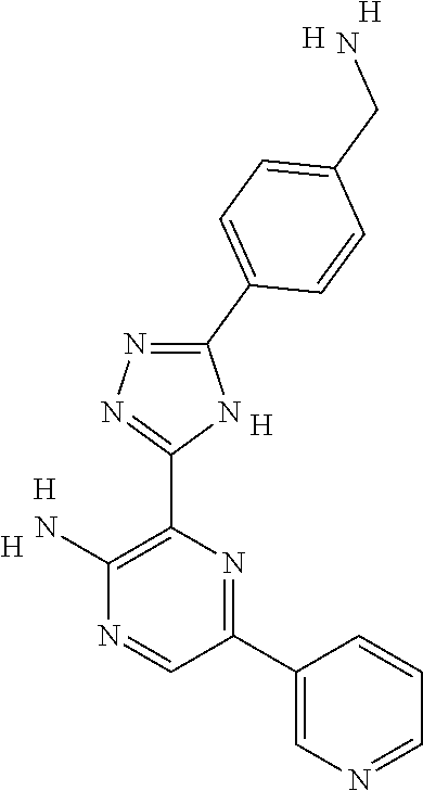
C1(C2=NC(C3=NN=C(C4=CC=C(CN)C=C4)N3)=C(N)N=C2)=CN=CC=C1.[H].[H].[H].[H].[H]
